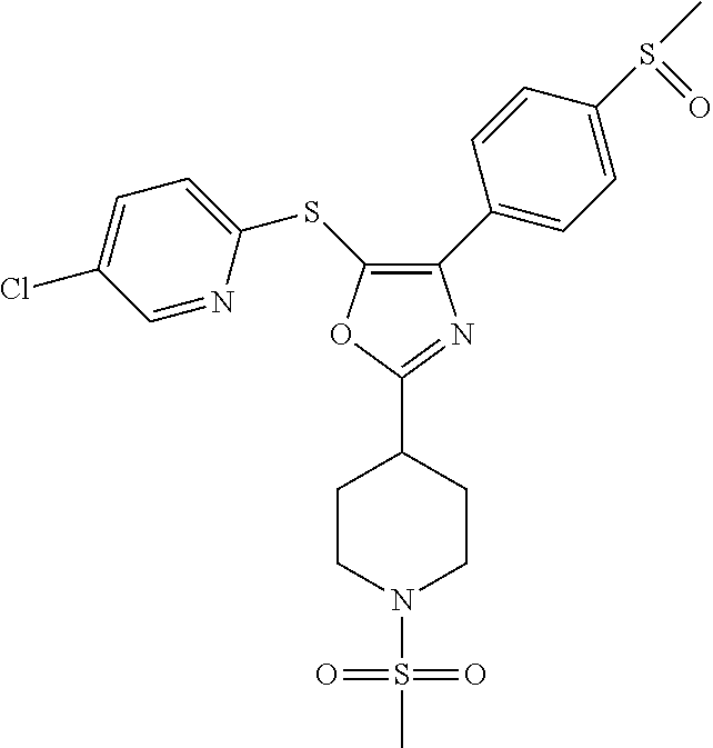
C1(C2=CC=C(S(C)=O)C=C2)=C(SC2=CC=C(Cl)C=N2)OC(C2CCN(S(C)(=O)=O)CC2)=N1
